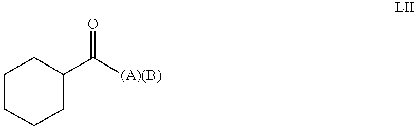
C1CCCC(C([(A)(B)])=O)C1
